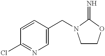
C1=CC(CN2CCOC2=N)=CN=C1Cl
